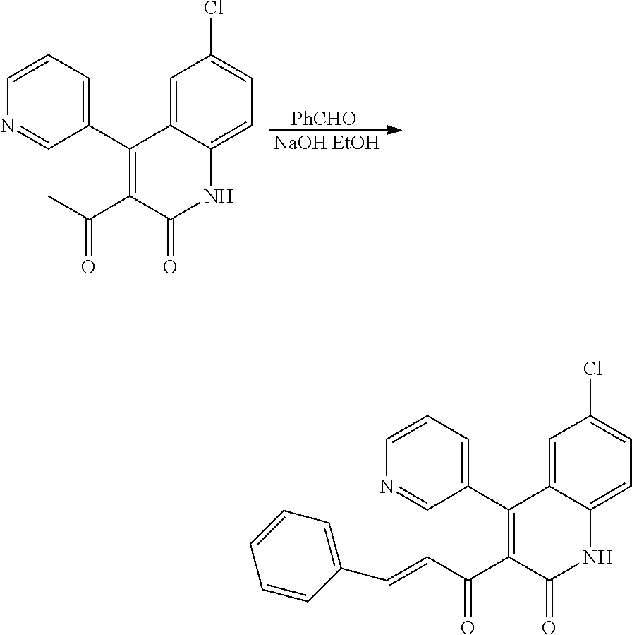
[NaOH EtOH].[PhCHO].N1=CC(C2=C(C(C)=O)C(=O)NC3=CC=C(Cl)C=C23)=CC=C1.N1=CC(C2=C(C(C=CC3=CC=CC=C3)=O)C(=O)NC3=CC=C(Cl)C=C23)=CC=C1
